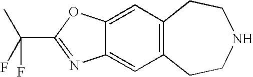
C12=CC3=C(C=C1OC(C(C)(F)F)=N2)CCNCC3
